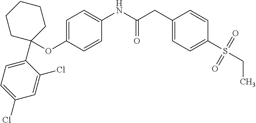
C1(OC2(C3=CC=C(Cl)C=C3Cl)CCCCC2)=CC=C(NC(CC2=CC=C(S(CC)(=O)=O)C=C2)=O)C=C1
